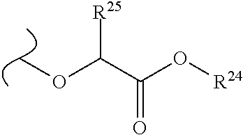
COC(C(O[R24])=O)[R25]
